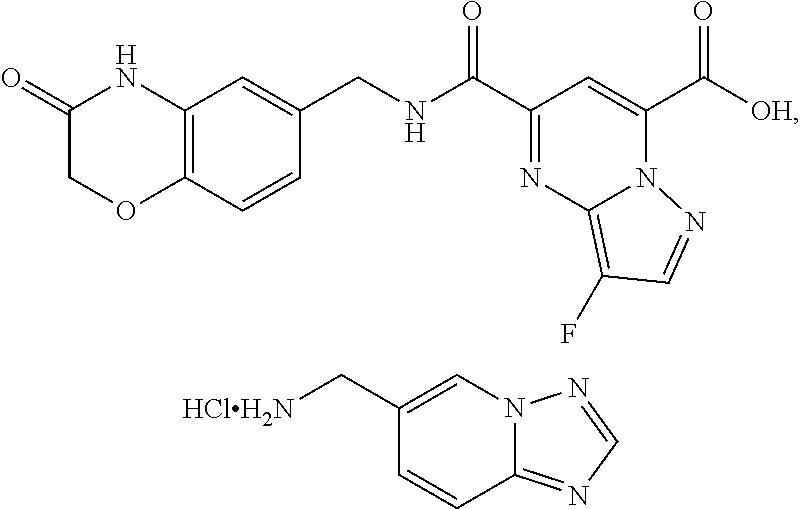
C(C1=NC2=C(F)C=NN2C(C([OH])=O)=C1)(=O)NCC1=CC2=C(C=C1)OCC(=O)N2.[HClH2N]CC1=CN2C(=NC=N2)C=C1
